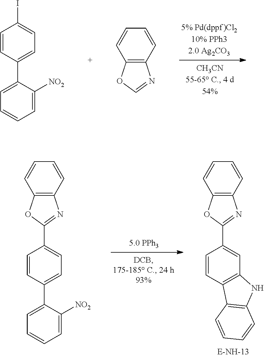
C1=CC=C([NO2])C(C2=CC=C(I)C=C2)=C1.C1=CC2=C(C=C1)OC=N2.C1=CC2=C(C=C1C1=NC3=C(O1)C=CC=C3)NC1=C2C=CC=C1.C1=CC=C([NO2])C(C2=CC=C(C3=NC4=C(O3)C=CC=C4)C=C2)=C1
